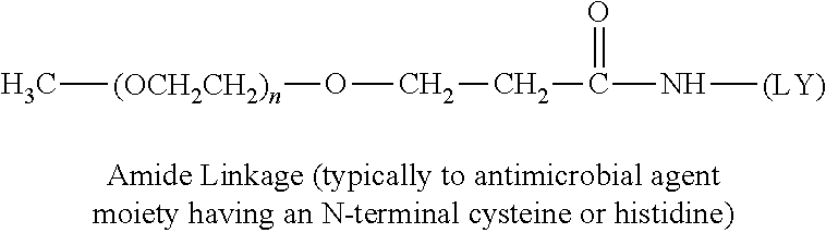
C[(OCH2CH2)n]OCCC(N[(LY)])=O
